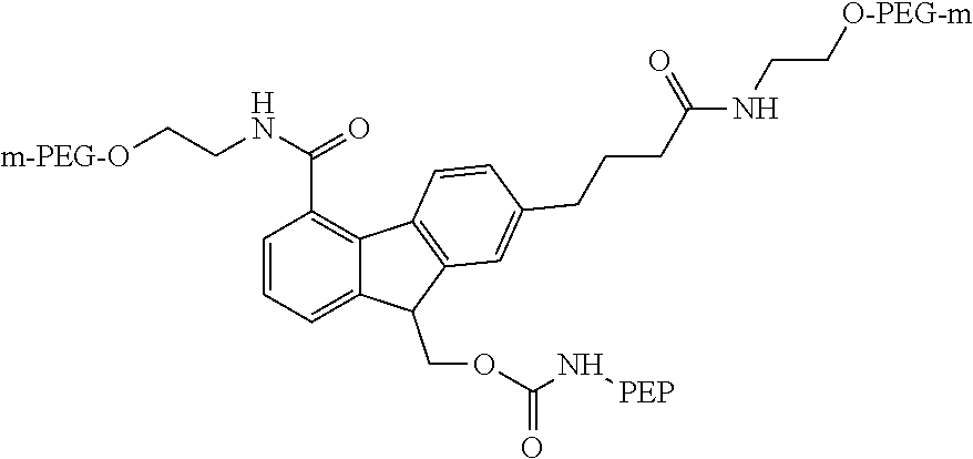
C1=CC=C2C(=C1C(NCC[m-PEG-O])=O)C1=C(C2COC(=O)N[PEP])C=C(CCCC(NCC[O-PEG-m])=O)C=C1
